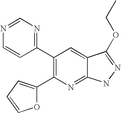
C1(C2=NC=NC=C2)=C(C2=CC=CO2)N=C2C(=C1)C(OCC)=NN2
